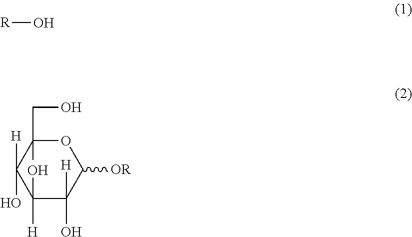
O1C(CO)(C)C([H])(O)C(O)([H])C([H])(O)C1[OR].[R]O
